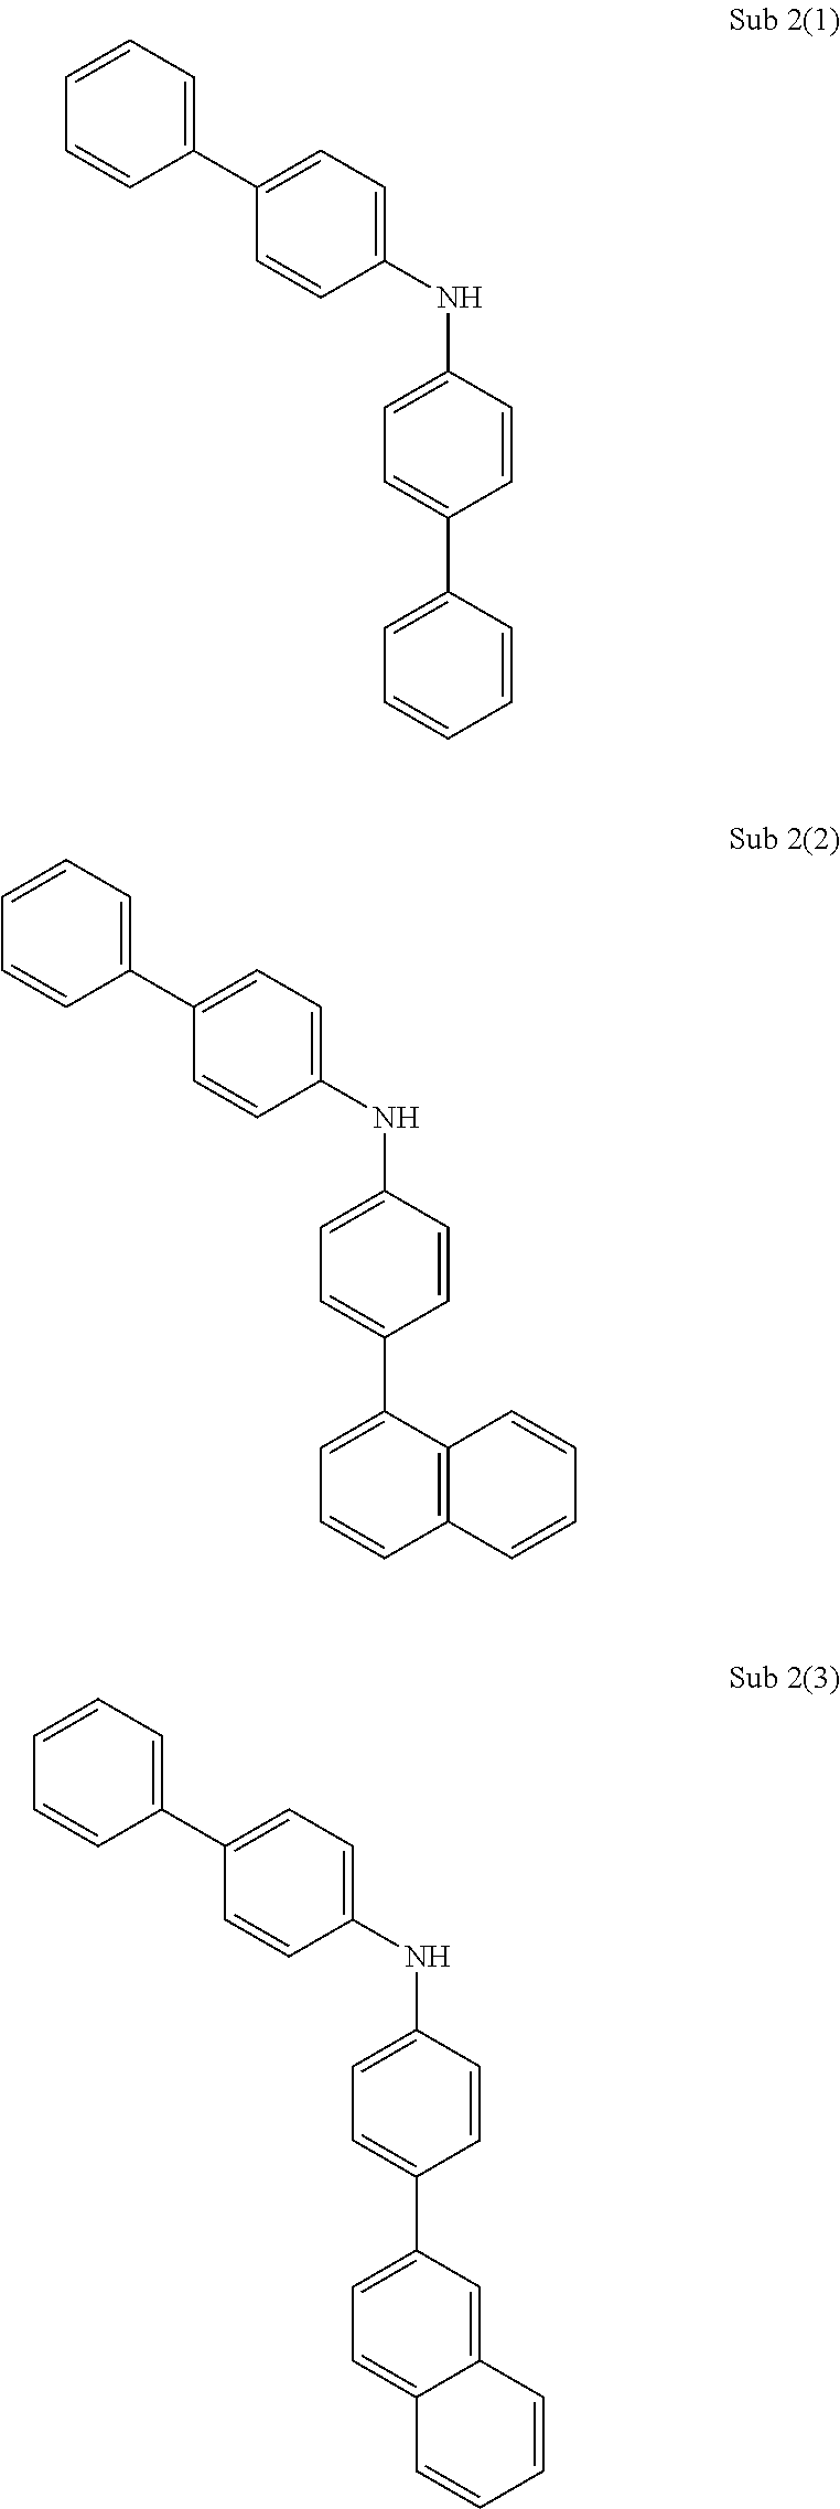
C1(C2=CC=C(NC3=CC=C(C4=CC=CC=C4)C=C3)C=C2)=CC=CC=C1.C1(C2=CC=C(NC3=CC=C(C4=CC=CC5=C4C=CC=C5)C=C3)C=C2)=CC=CC=C1.C1(C2=CC=C(NC3=CC=C(C4=CC=C5C(=C4)C=CC=C5)C=C3)C=C2)=CC=CC=C1
